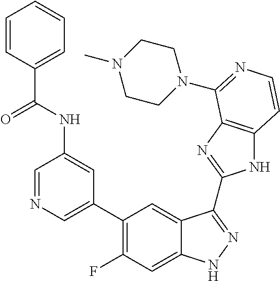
C1=C(C2=C(F)C=C3C(=C2)C(C2=NC4=C(N2)C=CN=C4N2CCN(C)CC2)=NN3)C=C(NC(=O)C2=CC=CC=C2)C=N1
